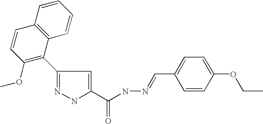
C12=C(C=CC=C1)C(C1=NNC(C(NN=CC3=CC=C(OCC)C=C3)=O)=C1)=C(OC)C=C2
